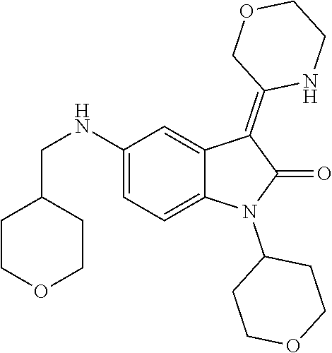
C1(NCC2CCOCC2)=CC=C2C(=C1)C(=C1NCCOC1)C(=O)N2C1CCOCC1
